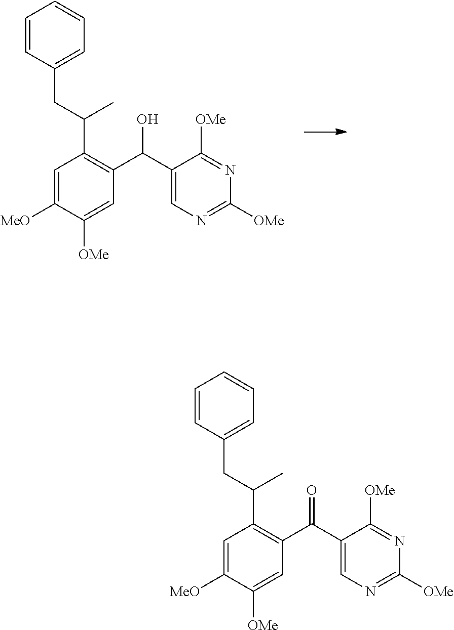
C1=C([MeO])C([OMe])=CC(C(C2=CN=C([OMe])N=C2[OMe])O)=C1C(C)CC1=CC=CC=C1.C1=C([MeO])C([OMe])=CC(C(C2=CN=C([OMe])N=C2[OMe])=O)=C1C(C)CC1=CC=CC=C1
